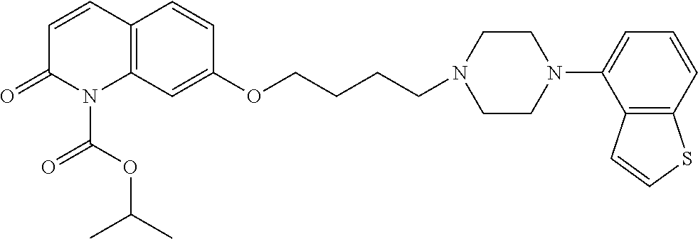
C1=CC2=C(N(C(OC(C)C)=O)C1=O)C=C(OCCCCN1CCN(C3=CC=CC4=C3C=CS4)CC1)C=C2
